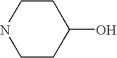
C1CC(O)CCN1
